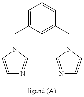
C1=CN(CC2=CC=CC(CN3C=CN=C3)=C2)C=N1
